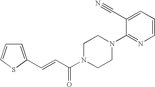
C1=CC=C(C#N)C(N2CCN(C(C=CC3=CC=CS3)=O)CC2)=N1
